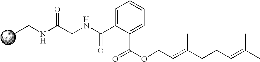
CCNC(CNC(C1=CC=CC=C1C(OCC=C(C)CCC=C(C)C)=O)=O)=O
